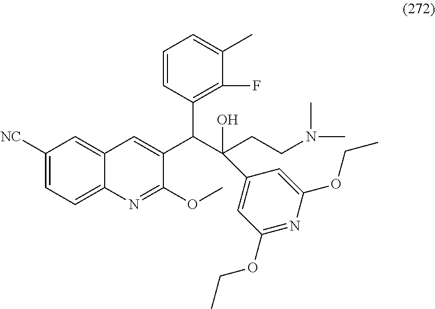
C1([NC])=CC=C2C(=C1)C=C(C(C(CCN(C)C)(O)C1=CC(OCC)=NC(OCC)=C1)C1=C(F)C(C)=CC=C1)C(OC)=N2
